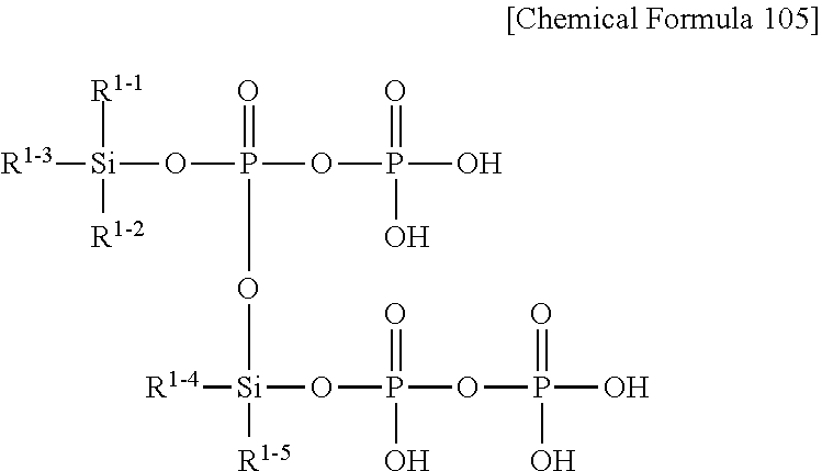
[R1-3][Si]([R1-1])([R1-2])OP(OP(O)(=O)O)(=O)O[Si]([R1-5])([R1-4])OP(OP(O)(O)=O)(O)=O
